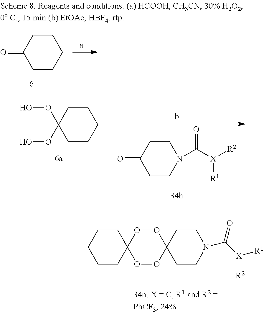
OOC1(OO)CCCCC1.C1CN(C([X]([R2])[R1])=O)CCC1=O.C1CCCCC1=O.C1CC2(CCC1)OOC1(OO2)CCN(C([X]([R1])[R2])=O)CC1
